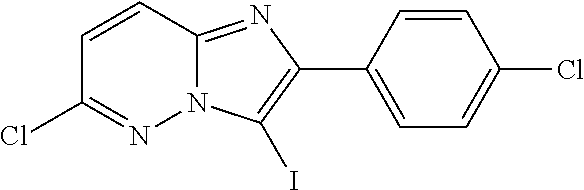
N1=C(Cl)C=CC2=NC(C3=CC=C(Cl)C=C3)=C(I)N12
